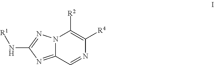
N12C(=NC(N[R1])=N1)C=NC([R4])=C2[R2]
